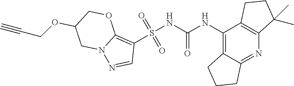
S(NC(NC1=C2C(=NC3=C1CCC3(C)C)CCC2)=O)(C1=C2N(N=C1)CC(OCC#C)CO2)(=O)=O
